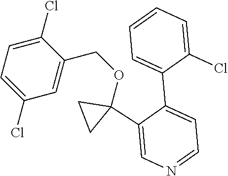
C1=C(Cl)C(COC2(C3=CN=CC=C3C3=CC=CC=C3Cl)CC2)=CC(Cl)=C1
